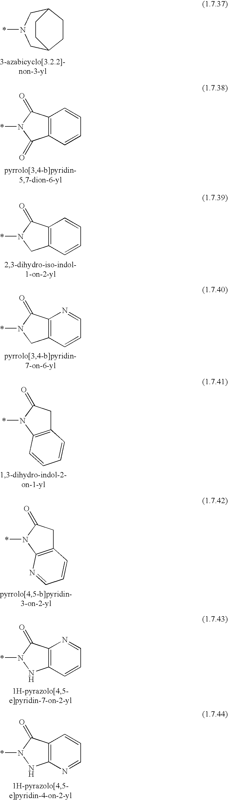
C1CC2CN(*)CC1CC2.C12=C(C=CC=C1)C(=O)N(*)C2=O.C12=C(C=CC=C1)CN(*)C2=O.C12=C(C=CC=N1)CN(*)C2=O.C1C2=C(N(*)C1=O)C=CC=C2.C1C2=C(N(*)C1=O)N=CC=C2.C12=C(C=CC=N1)NN(*)C2=O.C12=C(N=CC=C1)NN(*)C2=O
